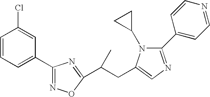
ClC1=CC(C2=NOC(C(CC3=CN=C(C4=CC=NC=C4)N3C3CC3)C)=N2)=CC=C1
